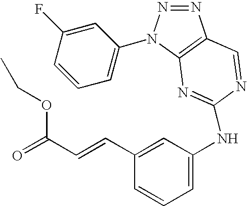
C1=C(NC2=NC3=C(N=NN3C3=CC=CC(F)=C3)C=N2)C=C(C=CC(=O)OCC)C=C1
